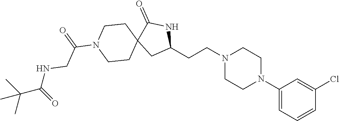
C1(CCN2CCN(C3=CC=CC(Cl)=C3)CC2)NC(=O)C2(C1)CCN(C(=O)CNC(C(C)(C)C)=O)CC2
